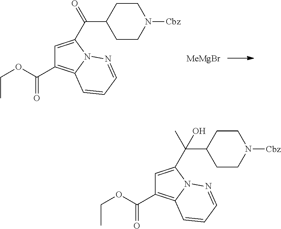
C1=C(C(C2CCN([Cbz])CC2)=O)N2C(=C1C(=O)OCC)C=CC=N2.[MeMgBr].C1=C(C(C2CCN([Cbz])CC2)(C)O)N2C(=C1C(=O)OCC)C=CC=N2
